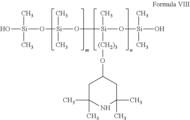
O[Si](O[Si](O[Si](O[Si](O)(C)C)(C)[(CH2)3]OC1CC(C)(C)NC(C)(C)C1)(C)C)(C)C
